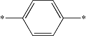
C1=C(*)C=CC(*)=C1
